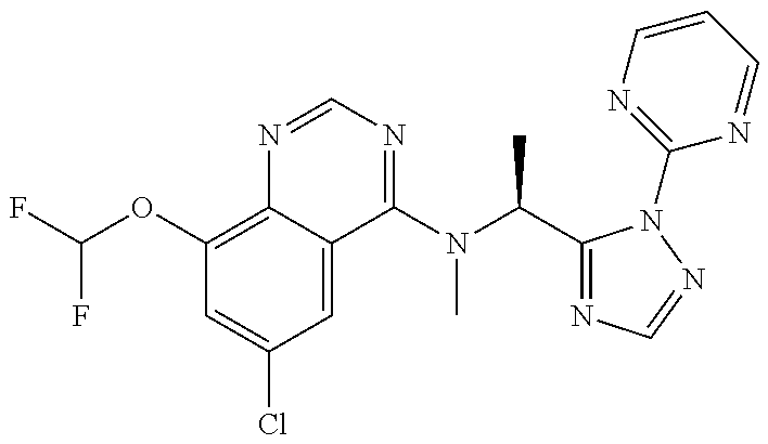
C1(OC(F)F)=C2C(=CC(Cl)=C1)C(N(C(C1=NC=NN1C1=NC=CC=N1)C)C)=NC=N2
